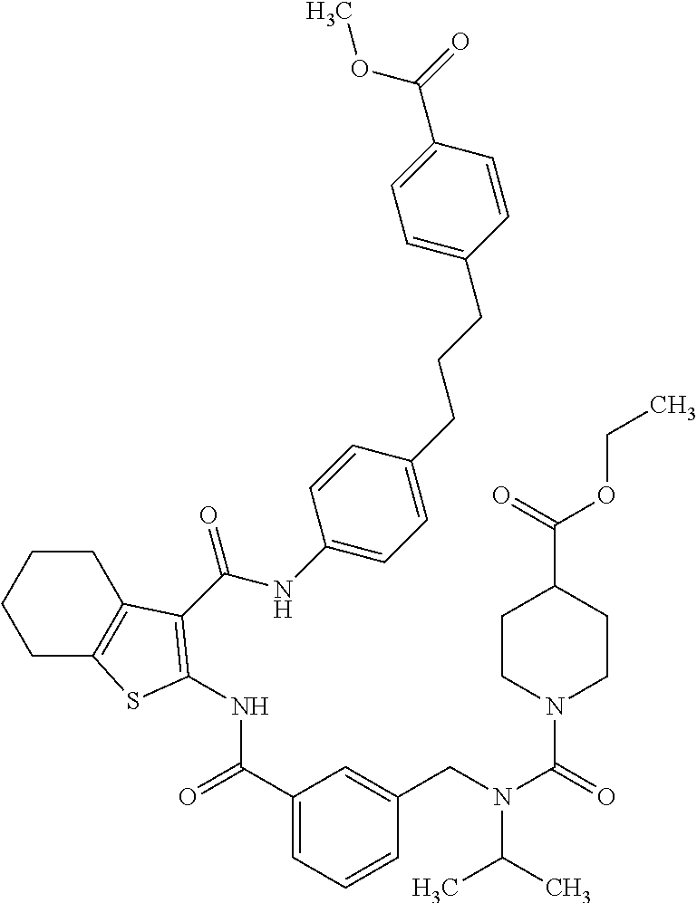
C1C2=C(CCC1)C(C(NC1=CC=C(CCCC3=CC=C(C(=O)OC)C=C3)C=C1)=O)=C(NC(=O)C1=CC=CC(CN(C(=O)N3CCC(C(=O)OCC)CC3)C(C)C)=C1)S2
